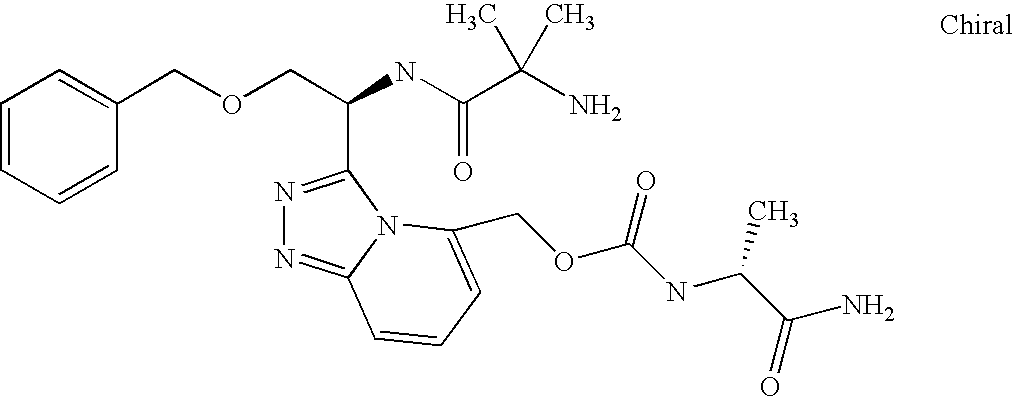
N1=C(C(COCC2=CC=CC=C2)NC(C(N)(C)C)=O)N2C(=N1)C=CC=C2COC(NC(C(=O)N)C)=O
